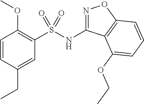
C1=CC(CC)=CC(S(NC2=NOC3=C2C(OCC)=CC=C3)(=O)=O)=C1OC
